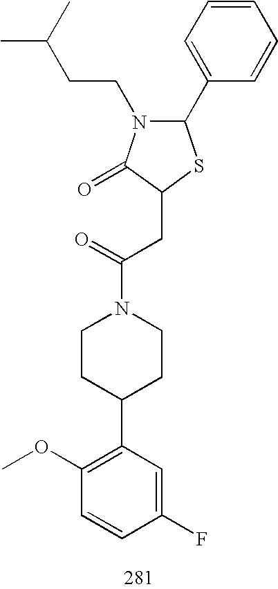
C1(C2=CC=CC=C2)N(CCC(C)C)C(=O)C(CC(N2CCC(C3=C(OC)C=CC(F)=C3)CC2)=O)S1
